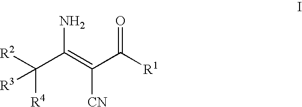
[R2]C(C(=C(C([R1])=O)[CN])N)([R4])[R3]
